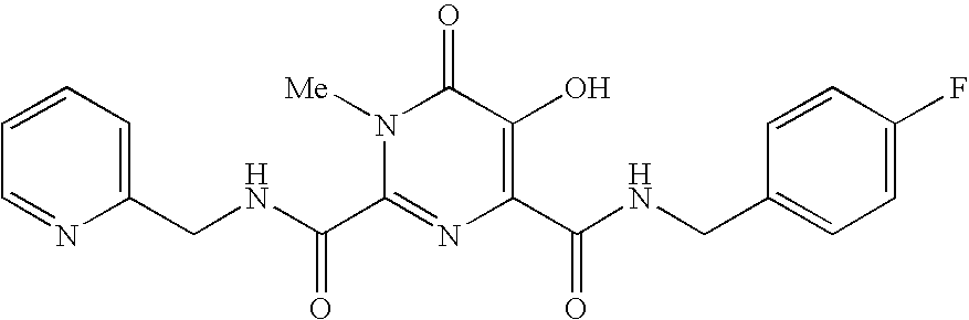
C1=CC=C(CNC(C2=NC(C(NCC3=CC=C(F)C=C3)=O)=C(O)C(=O)N2[Me])=O)N=C1
